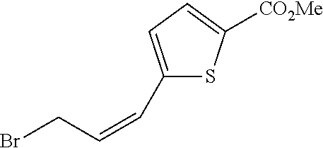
C(C=CC1=CC=C([CO2Me])S1)Br
